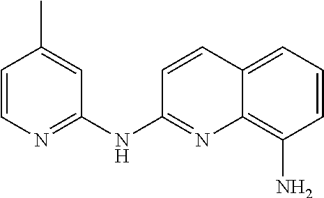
C1=CN=C(NC2=NC3=C(N)C=CC=C3C=C2)C=C1C
